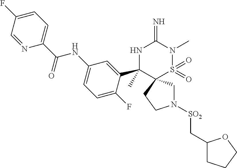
N1([SO2]CC2CCCO2)CC2(CC1)S(=O)(=O)N(C)C(=N)NC2(C1=CC(NC(C2=CC=C(F)C=N2)=O)=CC=C1F)C
